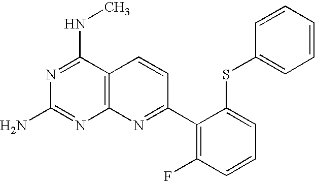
N1=C(NC)C2=C(N=C1N)N=C(C1=C(F)C=CC=C1SC1=CC=CC=C1)C=C2
